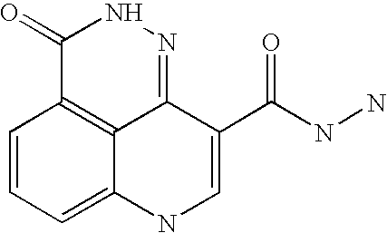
C1=CC=C2C3=C1C(=O)NN=C3C(C(=O)NN)=CN2
